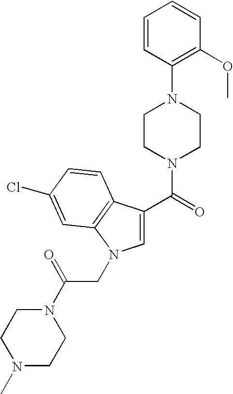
C1=CC(N2CCN(C(=O)C3=CN(CC(N4CCN(C)CC4)=O)C4=C3C=CC(Cl)=C4)CC2)=C(OC)C=C1
